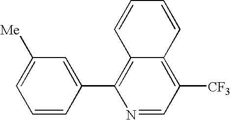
C1([Me])=CC=CC(C2=C3C(=C([CF3])C=N2)C=CC=C3)=C1
